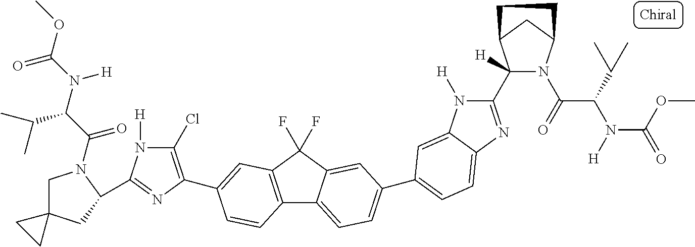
C12=C(C(F)(F)C3=CC(C4=CC=C5C(=C4)N([H])C(C4([H])N(C(=O)C(C(C)C)N([H])C(OC)=O)C6CC4CC6)=N5)=CC=C13)C=C(C1=C(Cl)N([H])C(C3CC4(CN3C(C(N(C(OC)=O)[H])C(C)C)=O)CC4)=N1)C=C2
